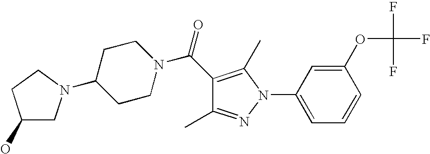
C1(C(=O)N2CCC(N3CC(O)CC3)CC2)=C(C)N(C2=CC=CC(OC(F)(F)F)=C2)N=C1C
